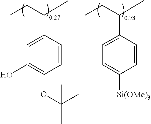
C1=CC(C(CC)C)=CC(O)=C1OC(C)(C)C.C1=CC(C(CC)C)=CC=C1[Si(OMe)3]
